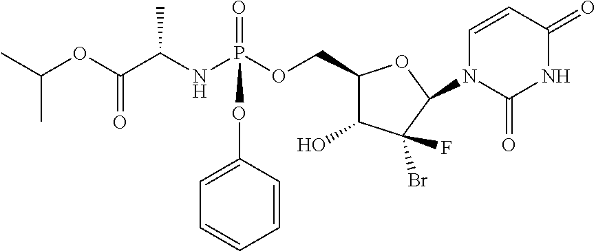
O(P(NC(C(OC(C)C)=O)C)(=O)OC1=CC=CC=C1)CC1C(O)C(Br)(F)C(N2C(=O)NC(=O)C=C2)O1
